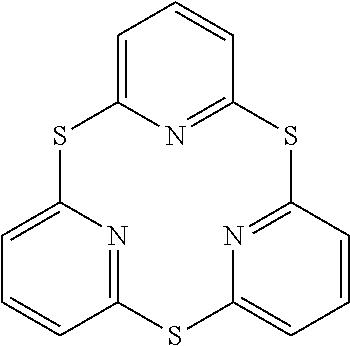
C1=C2N=C(C=C1)SC1=NC(=CC=C1)SC1=NC(=CC=C1)S2
